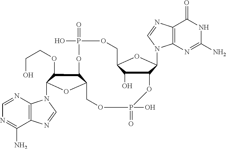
C12=C(N=CN=C1N)N(C1C(OCCO)C3C(O1)COP(=O)(O)OC1C(O)C(COP(=O)(O)O3)OC1N1C3=C(N=C1)C(=O)NC(N)=N3)C=N2
